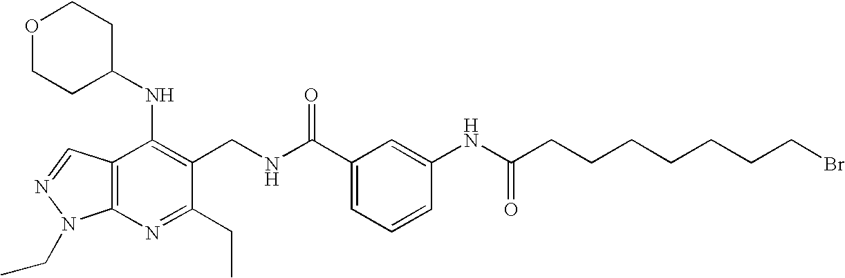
C12=C(C=NN1CC)C(NC1CCOCC1)=C(CNC(C1=CC=CC(NC(CCCCCCCBr)=O)=C1)=O)C(CC)=N2
